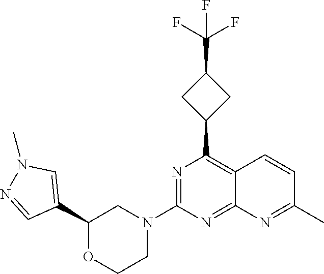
C1(C2=CN(C)N=C2)OCCN(C2=NC(C3CC(C(F)(F)F)C3)=C3C(=N2)N=C(C)C=C3)C1
